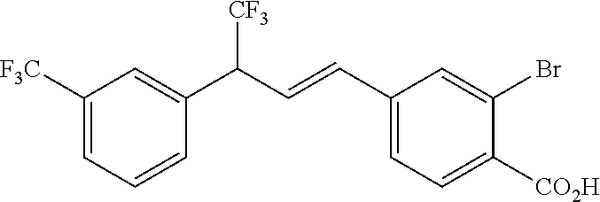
C1([F3C])=CC=CC(C([CF3])C=CC2=CC=C([CO2H])C(Br)=C2)=C1
